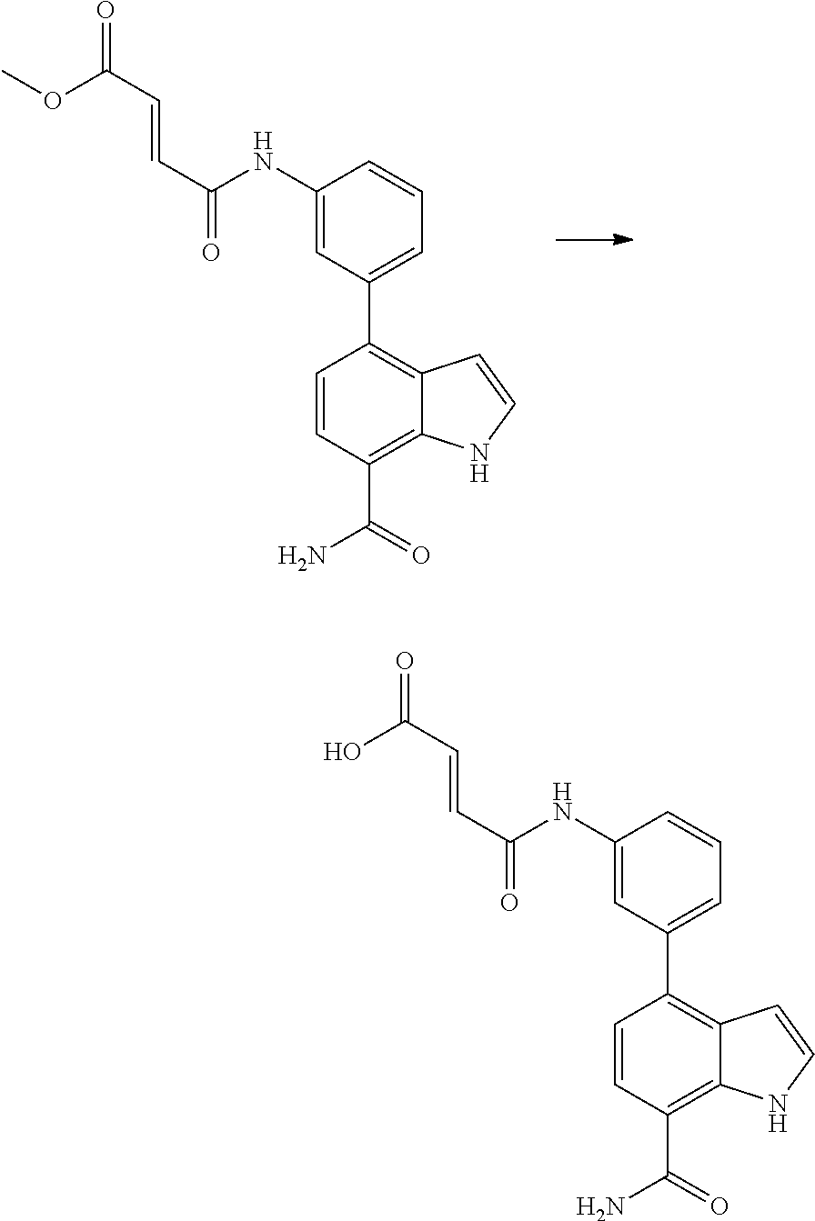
COC(C=CC(=O)NC1=CC(C2=C3C(=C(C(=O)N)C=C2)NC=C3)=CC=C1)=O.OC(C=CC(=O)NC1=CC(C2=C3C(=C(C(=O)N)C=C2)NC=C3)=CC=C1)=O
